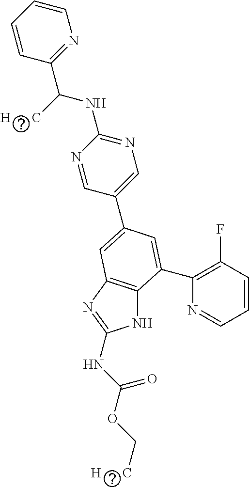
N1C2=C(N=C1NC(OC[H      C])=O)C=C(C1=CN=C(NC(C3=NC=CC=C3)[H      C])N=C1)C=C2C1=C(F)C=CC=N1
